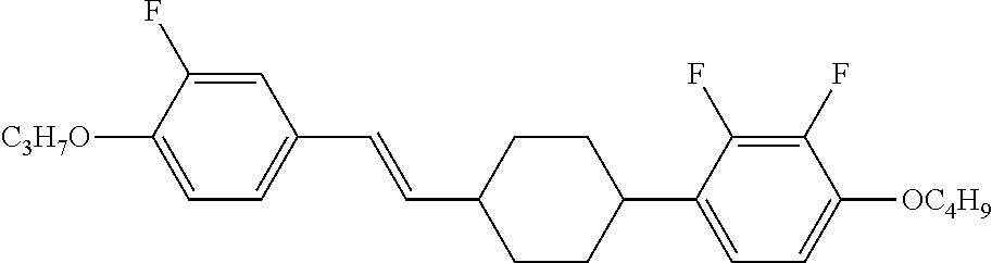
C1=C(F)C([C3H7O])=CC=C1C=CC1CCC(C2=CC=C([OC4H9])C(F)=C2F)CC1
